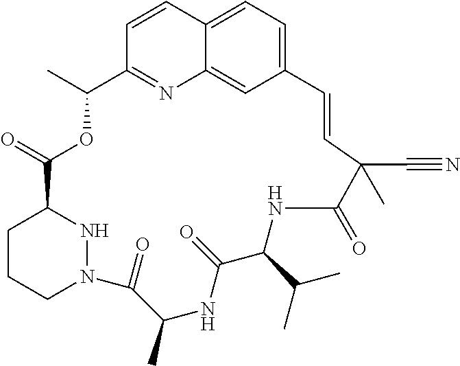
C12=CC=C3C(=C1)N=C(C=C3)C(C)OC(=O)C1CCCN(N1)C(=O)C(C)NC(=O)C(C(C)C)NC(=O)C(C#N)(C)C=C2
